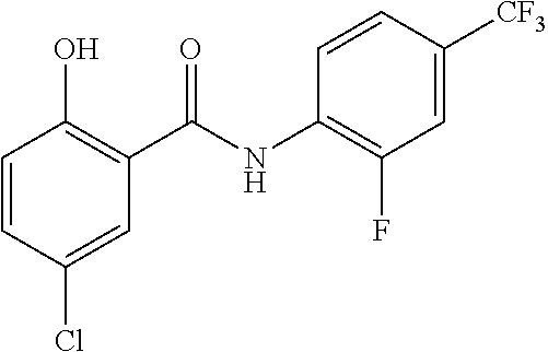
C1=CC(Cl)=CC(C(NC2=C(F)C=C([CF3])C=C2)=O)=C1O
